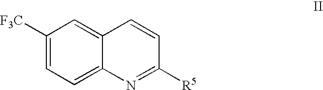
C1([F3C])=CC=C2C(=C1)C=CC([R5])=N2
